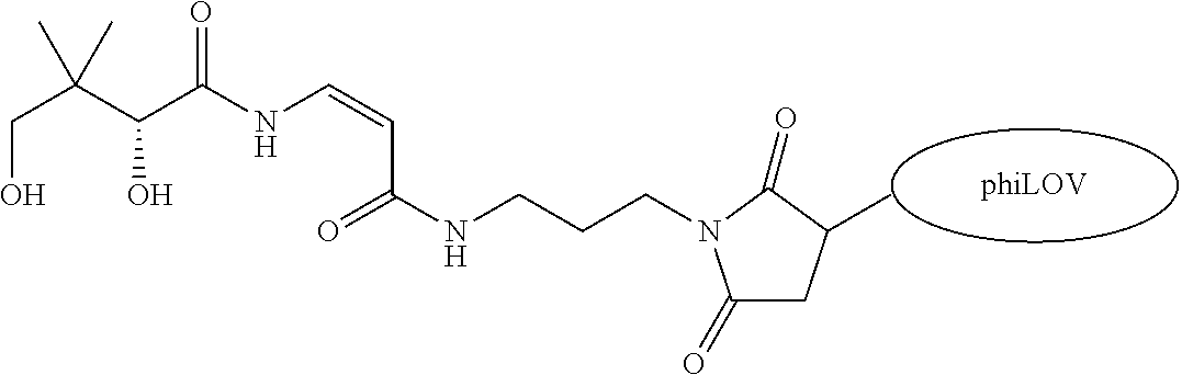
C(NCCCN1C(=O)CC(C)C1=O)(=O)C=CNC(C(C(CO)(C)C)O)=O
